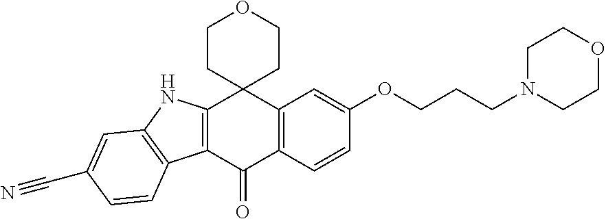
C12=C(C(=O)C3=C(C14CCOCC4)C=C(OCCCN1CCOCC1)C=C3)C1=C(N2)C=C(C#N)C=C1
